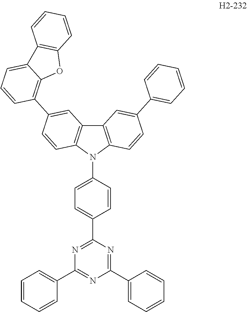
C12=C(N(C3=CC=C(C4=NC(C5=CC=CC=C5)=NC(C5=CC=CC=C5)=N4)C=C3)C3=C1C=C(C1=CC=CC=C1)C=C3)C=CC(C1=C3C(=CC=C1)C1=C(O3)C=CC=C1)=C2
